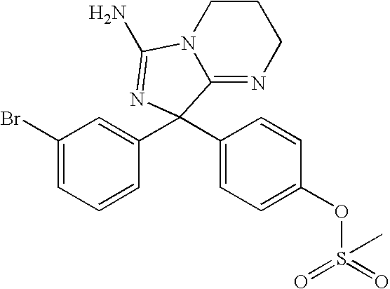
C1(Br)=CC=CC(C2(C3=CC=C(OS(=O)(=O)C)C=C3)C3=NCCCN3C(N)=N2)=C1
